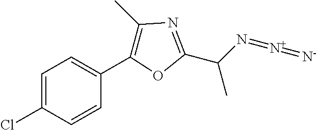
C1=C(Cl)C=CC(C2=C(C)N=C(C(N=[N+]=[N-])C)O2)=C1
